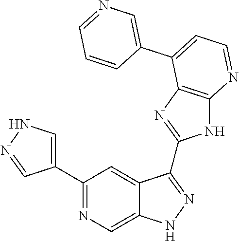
C1(C2=NC=C3C(=C2)C(C2=NC4=C(N2)N=CC=C4C2=CN=CC=C2)=NN3)=CNN=C1
